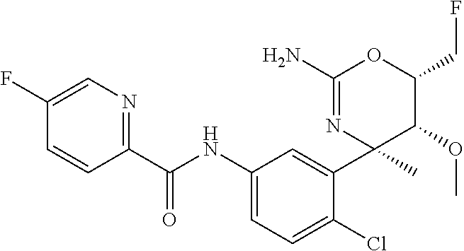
C1(C(NC2=CC=C(Cl)C(C3(C)C(OC)C(CF)OC(N)=N3)=C2)=O)=NC=C(F)C=C1
